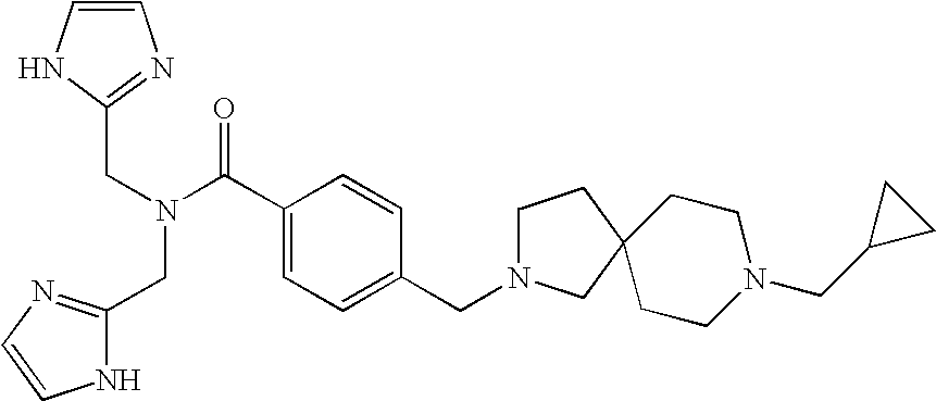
C(C1=NC=CN1)N(CC1=NC=CN1)C(C1=CC=C(CN2CCC3(C2)CCN(CC2CC2)CC3)C=C1)=O
